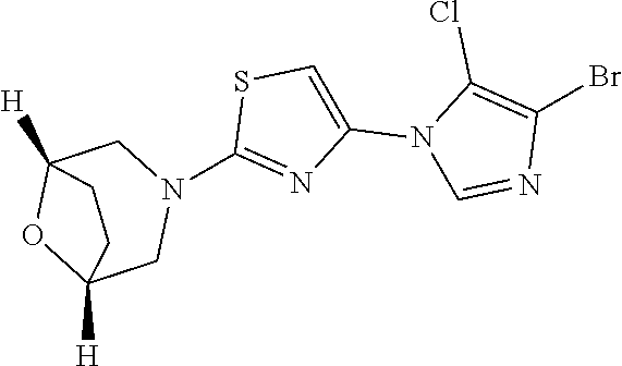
N1(C2=NC(N3C=NC(Br)=C3Cl)=CS2)CC2([H])OC([H])(C1)CC2
